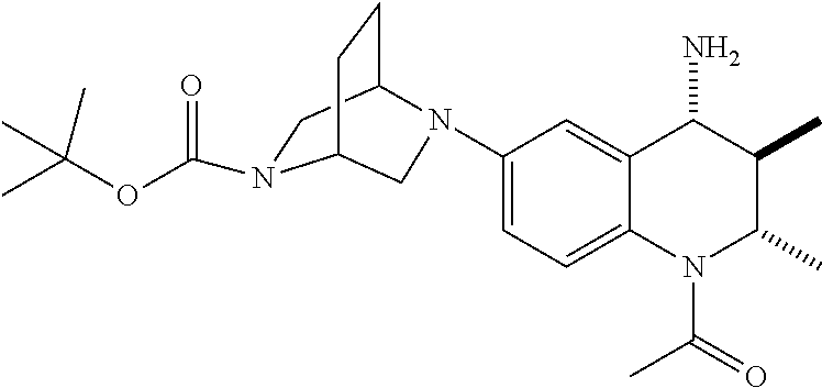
C1(N2C3CCC(N(C(OC(C)(C)C)=O)C3)C2)=CC=C2C(=C1)C(N)C(C)C(C)N2C(C)=O
